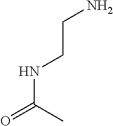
NCCNC(C)=O
